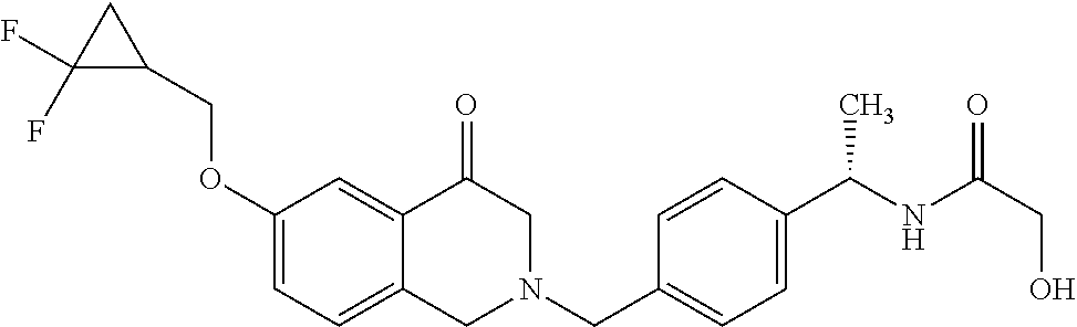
C1(OCC2CC2(F)F)=CC=C2C(=C1)C(=O)CN(CC1=CC=C(C(NC(=O)CO)C)C=C1)C2
